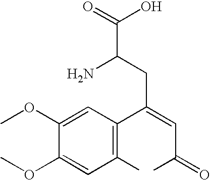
C1(OC)=CC(C(=CC(C)=O)CC(N)C(O)=O)=C(C)C=C1OC
